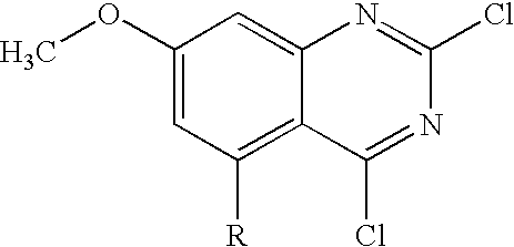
COC1=CC([R])=C2C(=C1)N=C(Cl)N=C2Cl
